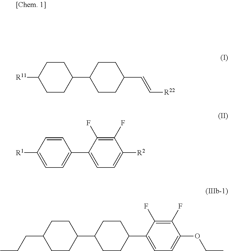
C1CC(C2CCC(C=C[R22])CC2)CCC1[R11].C1=C([R1])C=CC(C2=CC=C([R2])C(F)=C2F)=C1.C1CC(C2=CC=C(OCC)C(F)=C2F)CCC1C1CCC(CCC)CC1
